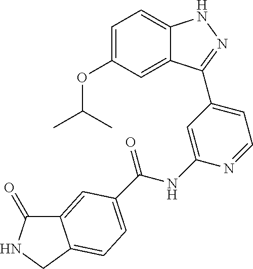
C1=C(OC(C)C)C=C2C(=C1)NN=C2C1=CC=NC(NC(=O)C2=CC=C3C(=C2)C(=O)NC3)=C1
